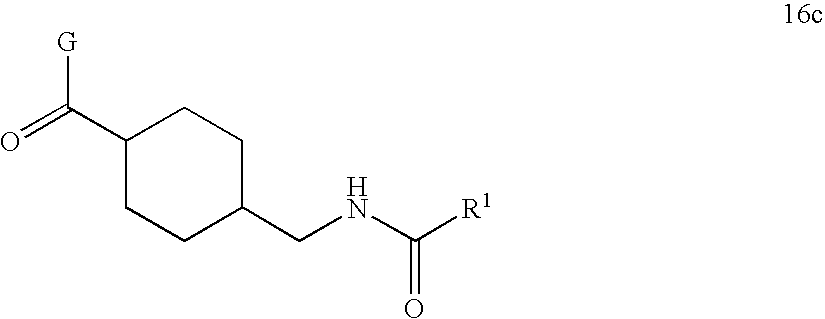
C1(C(=O)[G])CCC(CNC(=O)[R1])CC1
